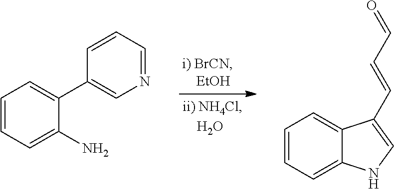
C1=CC=C(N)C(C2=CN=CC=C2)=C1.C1=CC=C2C(=C1)C(C=CC=O)=CN2
